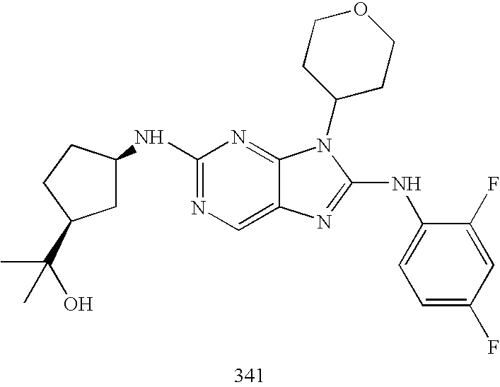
C1(NC2CC(C(O)(C)C)CC2)=NC=C2C(=N1)N(C1CCOCC1)C(NC1=CC=C(F)C=C1F)=N2
